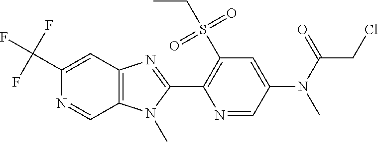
C1(C(F)(F)F)=CC2=C(C=N1)N(C)C(C1=C(S(CC)(=O)=O)C=C(N(C)C(CCl)=O)C=N1)=N2
